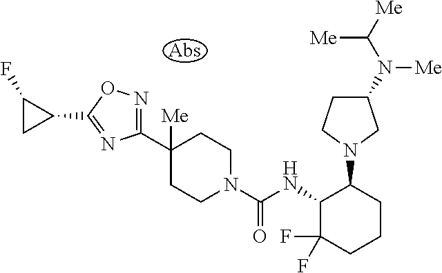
C1(C2([Me])CCN(C(NC3C(F)(F)CCCC3N3CC(N(C([Me])[Me])[Me])CC3)=O)CC2)=NOC(C2CC2F)=N1
